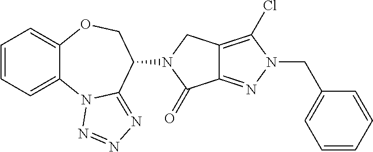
C1=CC=C2C(=C1)OCC(N1CC3=C(Cl)N(CC4=CC=CC=C4)N=C3C1=O)C1=NN=NN21
